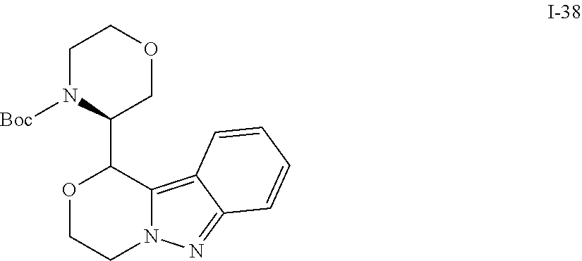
O1CCN2C(=C3C(=N2)C=CC=C3)C1C1COCCN1[Boc]
